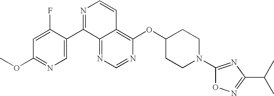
N1=CN=C2C(=C1OC1CCN(C3=NC(C(C)C)=NO3)CC1)C=CN=C2C1=CN=C(OC)C=C1F
